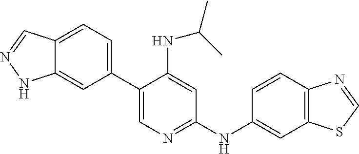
C1(C2=CC=C3C(=C2)NN=C3)=CN=C(NC2=CC3=C(C=C2)N=CS3)C=C1NC(C)C
